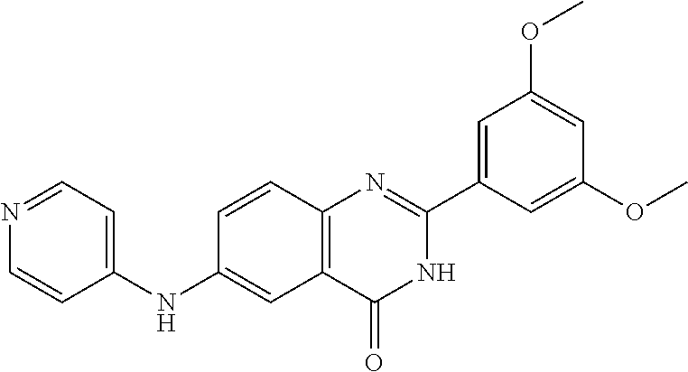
C1=CC2=C(C=C1NC1=CC=NC=C1)C(=O)NC(C1=CC(OC)=CC(OC)=C1)=N2
